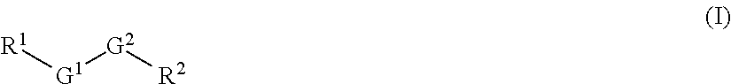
[R1][G1][G2][R2]
